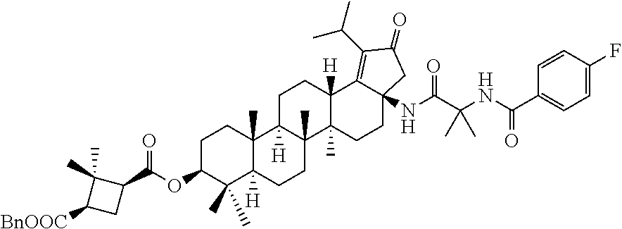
C1C(OC(=O)C2C(C)(C)C([BnOOC])C2)C(C)(C)C2([H])C(C)(C1)C1([H])C(C)(CC2)C2(C)C([H])(CC1)C1=C(C(C)C)C(=O)CC1(NC(=O)C(C)(C)NC(=O)C1=CC=C(F)C=C1)CC2
